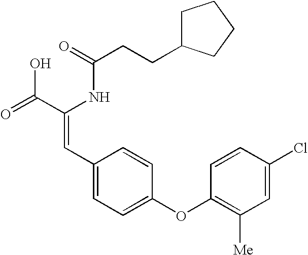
C(=O)(NC(C(=O)O)=CC1=CC=C(OC2=C([Me])C=C(Cl)C=C2)C=C1)CCC1CCCC1
